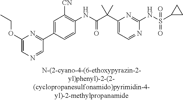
N1=CC=C(C(C(NC2=C([CN])C=C(C3=NC(OCC)=CN=C3)C=C2)=O)(C)C)N=C1NS(=O)(=O)C1CC1
